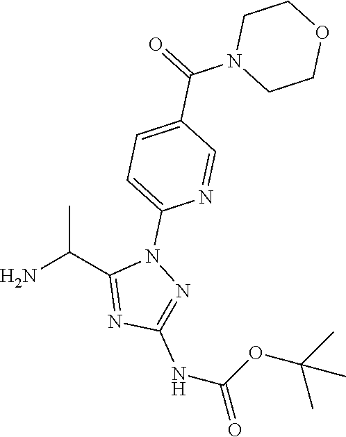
CC(C1=NC(NC(=O)OC(C)(C)C)=NN1C1=CC=C(C(=O)N2CCOCC2)C=N1)N
